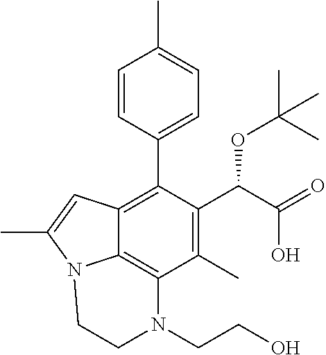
C1=CC(C2=C3C4=C(C(C)=C2C(C(O)=O)OC(C)(C)C)N(CCO)CCN4C(C)=C3)=CC=C1C
